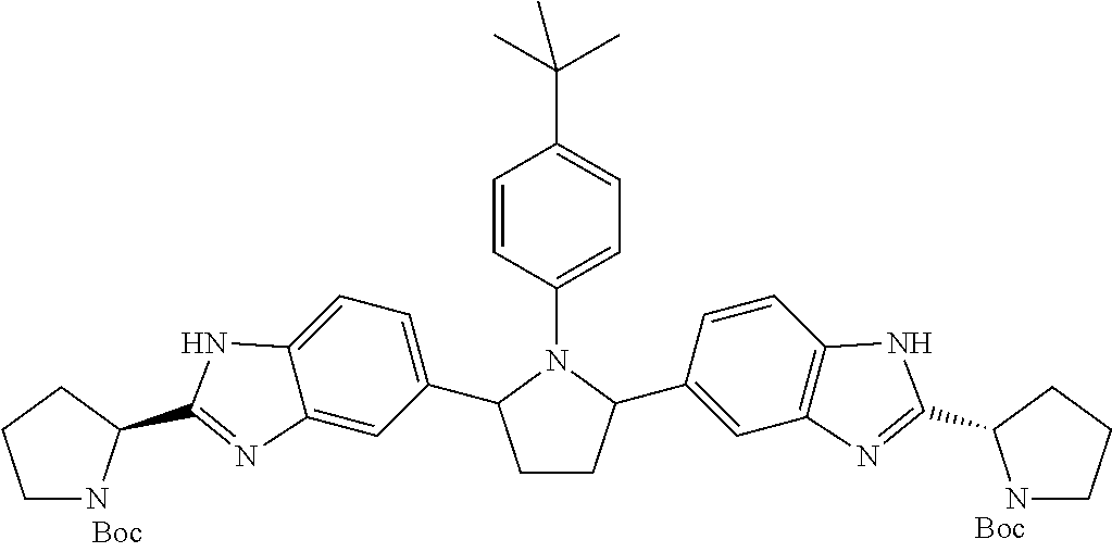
C1CC(C2=CC3=C(C=C2)NC(C2NCCC2)=N3)N(C2=CC=C(C(C)(C)C)C=C2)C1C1=CC=C2C(=C1)N=C(C1NCCC1)N2
